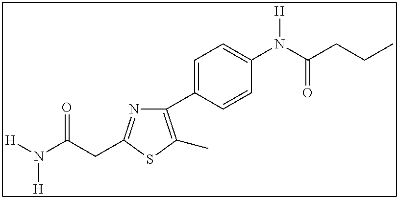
C1(C2=CC=C(N(C(CCC)=O)[H])C=C2)=C(C)SC(CC(N([H])[H])=O)=N1
